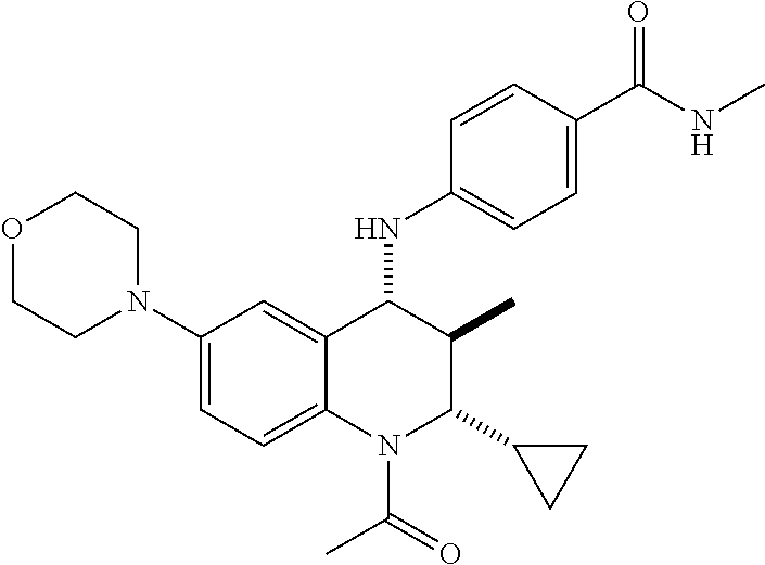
C1(N2CCOCC2)=CC=C2C(=C1)C(NC1=CC=C(C(NC)=O)C=C1)C(C)C(C1CC1)N2C(=O)C
